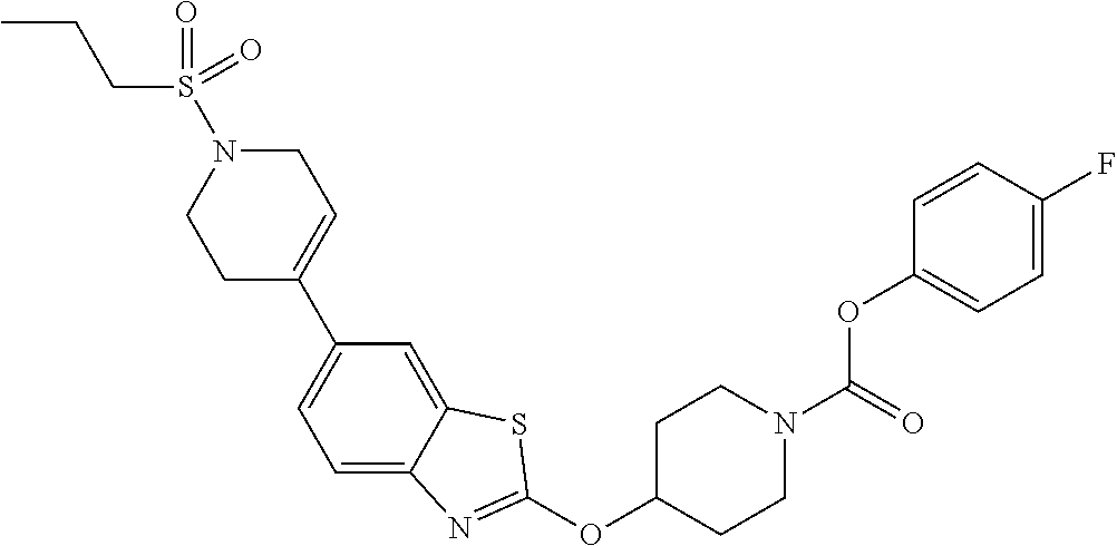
C1C(C2=CC=C3C(=C2)SC(OC2CCN(C(OC4=CC=C(F)C=C4)=O)CC2)=N3)=CCN(S(=O)(CCC)=O)C1
